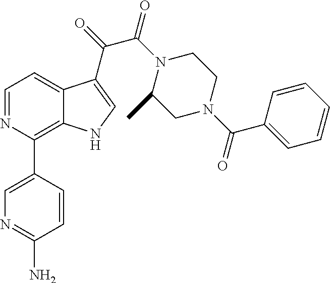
N1=C(N)C=CC(C2=C3C(=CC=N2)C(C(=O)C(N2C(C)CN(C(C4=CC=CC=C4)=O)CC2)=O)=CN3)=C1
